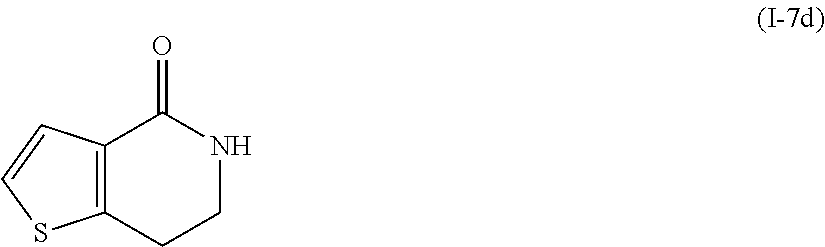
C12=C(CCNC1=O)SC=C2
